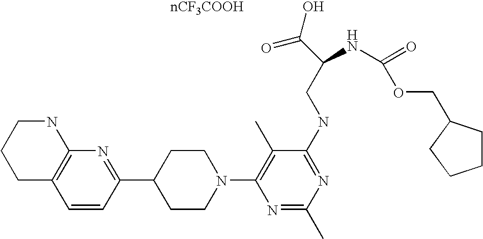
[nCF3COOH].C1=CC(C2CCN(C3=C(C)C(NCC(C(=O)O)NC(=O)OCC4CCCC4)=NC(C)=N3)CC2)=NC2=C1CCCN2
